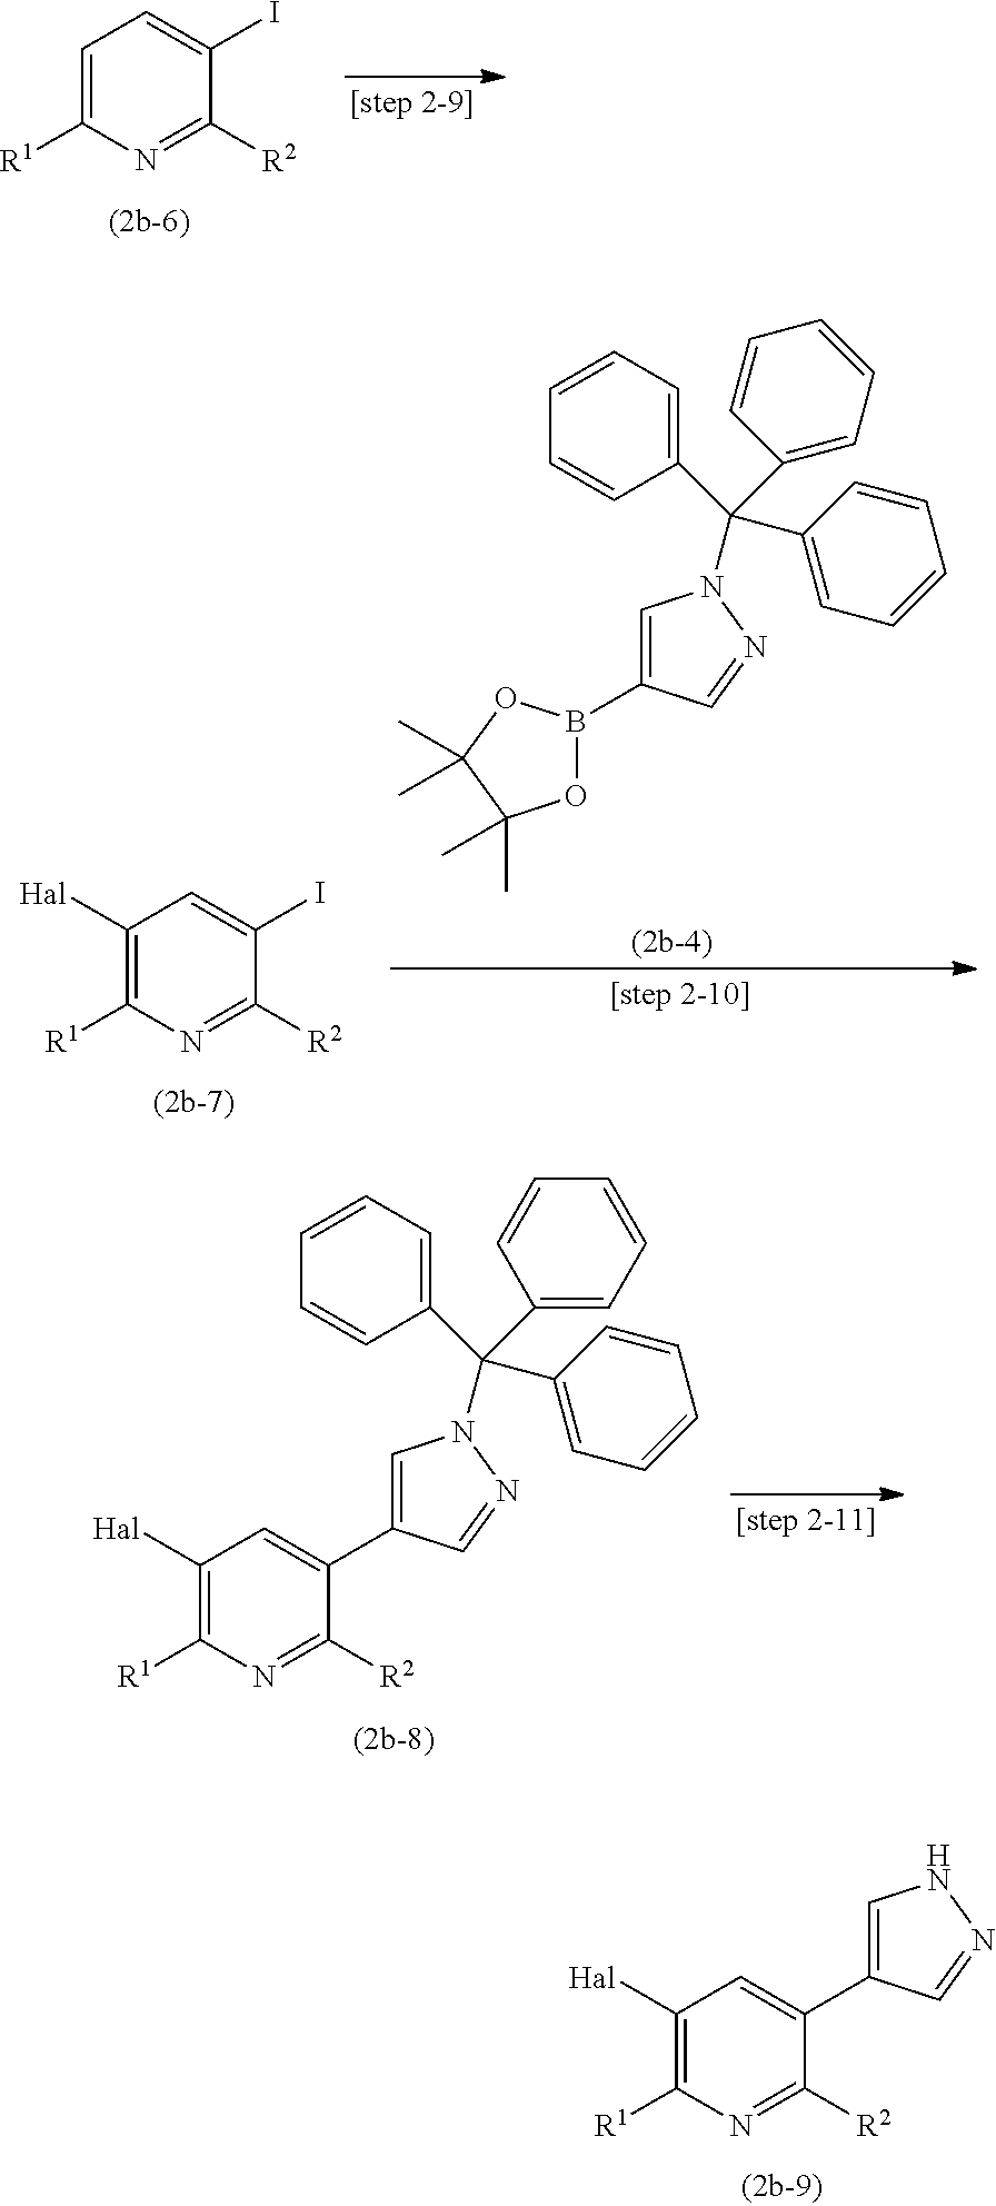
C1(C2=CC([Hal])=C([R1])N=C2[R2])=CNN=C1.IC1=CC=C([R1])N=C1[R2].IC1=CC([Hal])=C([R1])N=C1[R2].C1=C(B2OC(C)(C)C(C)(C)O2)C=NN1C(C1=CC=CC=C1)(C1=CC=CC=C1)C1=CC=CC=C1.C1=C(C2=CC([Hal])=C([R1])N=C2[R2])C=NN1C(C1=CC=CC=C1)(C1=CC=CC=C1)C1=CC=CC=C1
